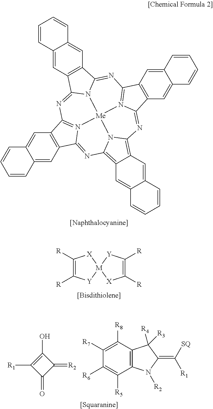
N1=C2N3=C(N=C4N5C(=NC6=N7C(=NC8=C9C(=C1N8[Me]357)C=C1C(=C9)C=CC=C1)C1=C6C=C3C(=C1)C=CC=C3)C1=C4C=C3C(=C1)C=CC=C3)C1=C2C=C2C(=C1)C=CC=C2.C1([R])=C([R])[Y][M]2([X]1)[Y]C([R])=C([R])[X]2.C1(O)=C([R1])C(=O)C1=[R2].C12=C(C([R8])=C([R7])C([R6])=C1[R5])C([R4])([R3])C(=C([SQ])[R1])N2[R2]
